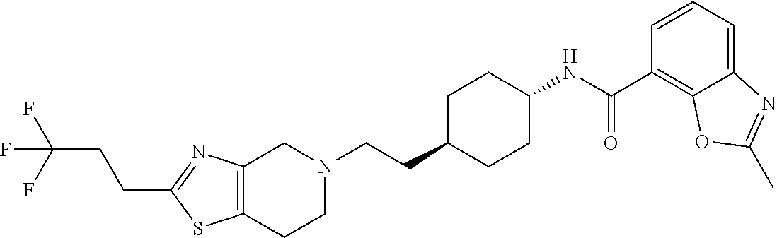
C12=C(CCN(CCC3CCC(NC(C4=C5C(=CC=C4)N=C(C)O5)=O)CC3)C1)SC(CCC(F)(F)F)=N2
